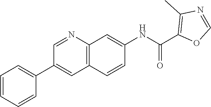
C1(C(NC2=CC3=C(C=C2)C=C(C2=CC=CC=C2)C=N3)=O)=C(C)N=CO1
